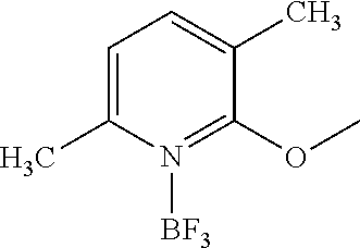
C1=C(C)N([BF3])=C(OC)C(C)=C1
